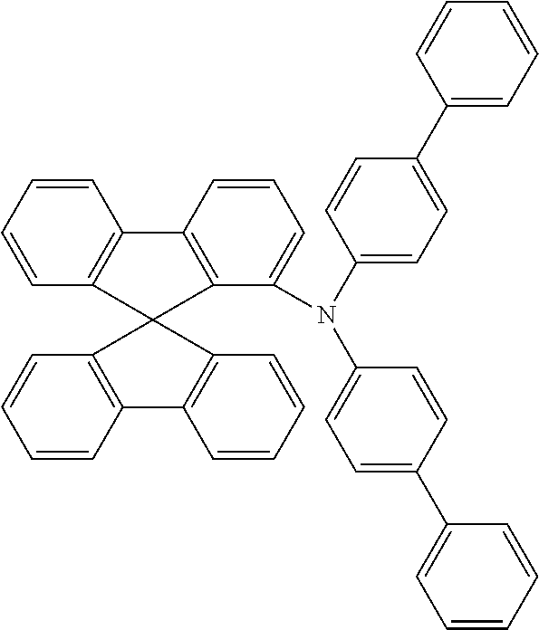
C1=CC=CC2=C1C1=C(C(N(C3=CC=C(C4=CC=CC=C4)C=C3)C3=CC=C(C4=CC=CC=C4)C=C3)=CC=C1)C21C2=C(C=CC=C2)C2=C1C=CC=C2
